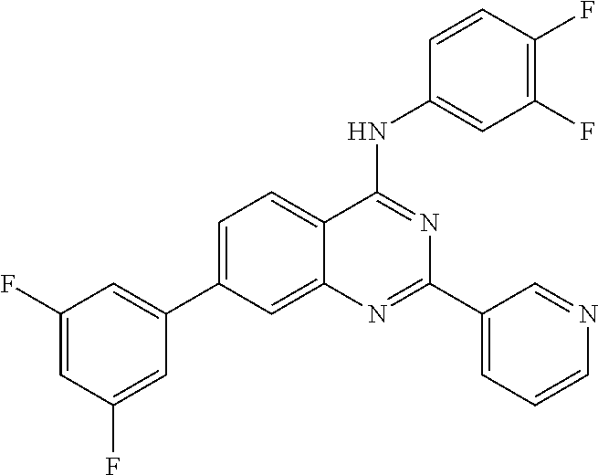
C1=C(C2=CC(F)=CC(F)=C2)C=C2C(=C1)C(NC1=CC(F)=C(F)C=C1)=NC(C1=CC=CN=C1)=N2
